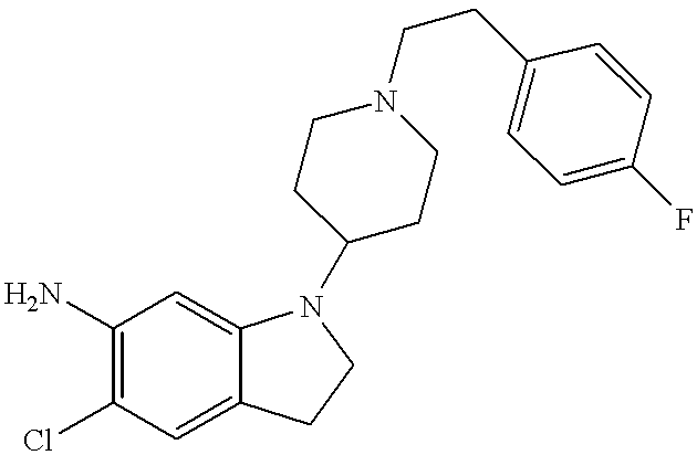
C1(N)=C(Cl)C=C2C(=C1)N(C1CCN(CCC3=CC=C(F)C=C3)CC1)CC2
